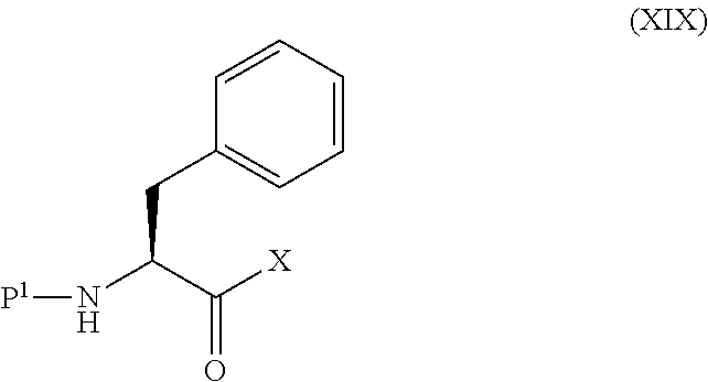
C1=CC=CC=C1CC(N[P1])C([X])=O
